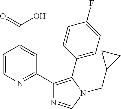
C1=CN=C(C2=C(C3=CC=C(F)C=C3)N(CC3CC3)C=N2)C=C1C(=O)O
